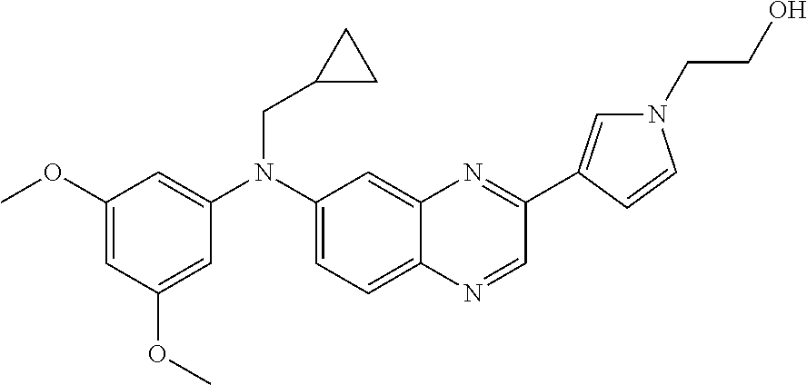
C1=C(N(C2=CC=C3C(=C2)N=C(C2=CN(CCO)C=C2)C=N3)CC2CC2)C=C(OC)C=C1OC
